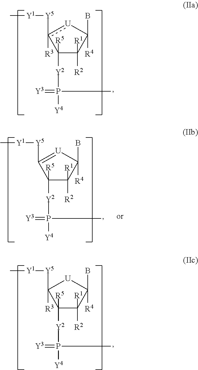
C1([Y2]P(=[Y3])(C)[Y4])([R5])C([R1])([R2])C(B)([R4])[U]c1([Y5][Y1]C)[R3].C1([Y2]P(=[Y3])(C)[Y4])([R5])C([R1])([R2])C(B)([R4])[U]C1([Y5][Y1]C)[R3].C1([Y2]P(=[Y3])(C)[Y4])([R5])C([R1])([R2])C(B)([R4])[U]=C1[Y5][Y1]C
